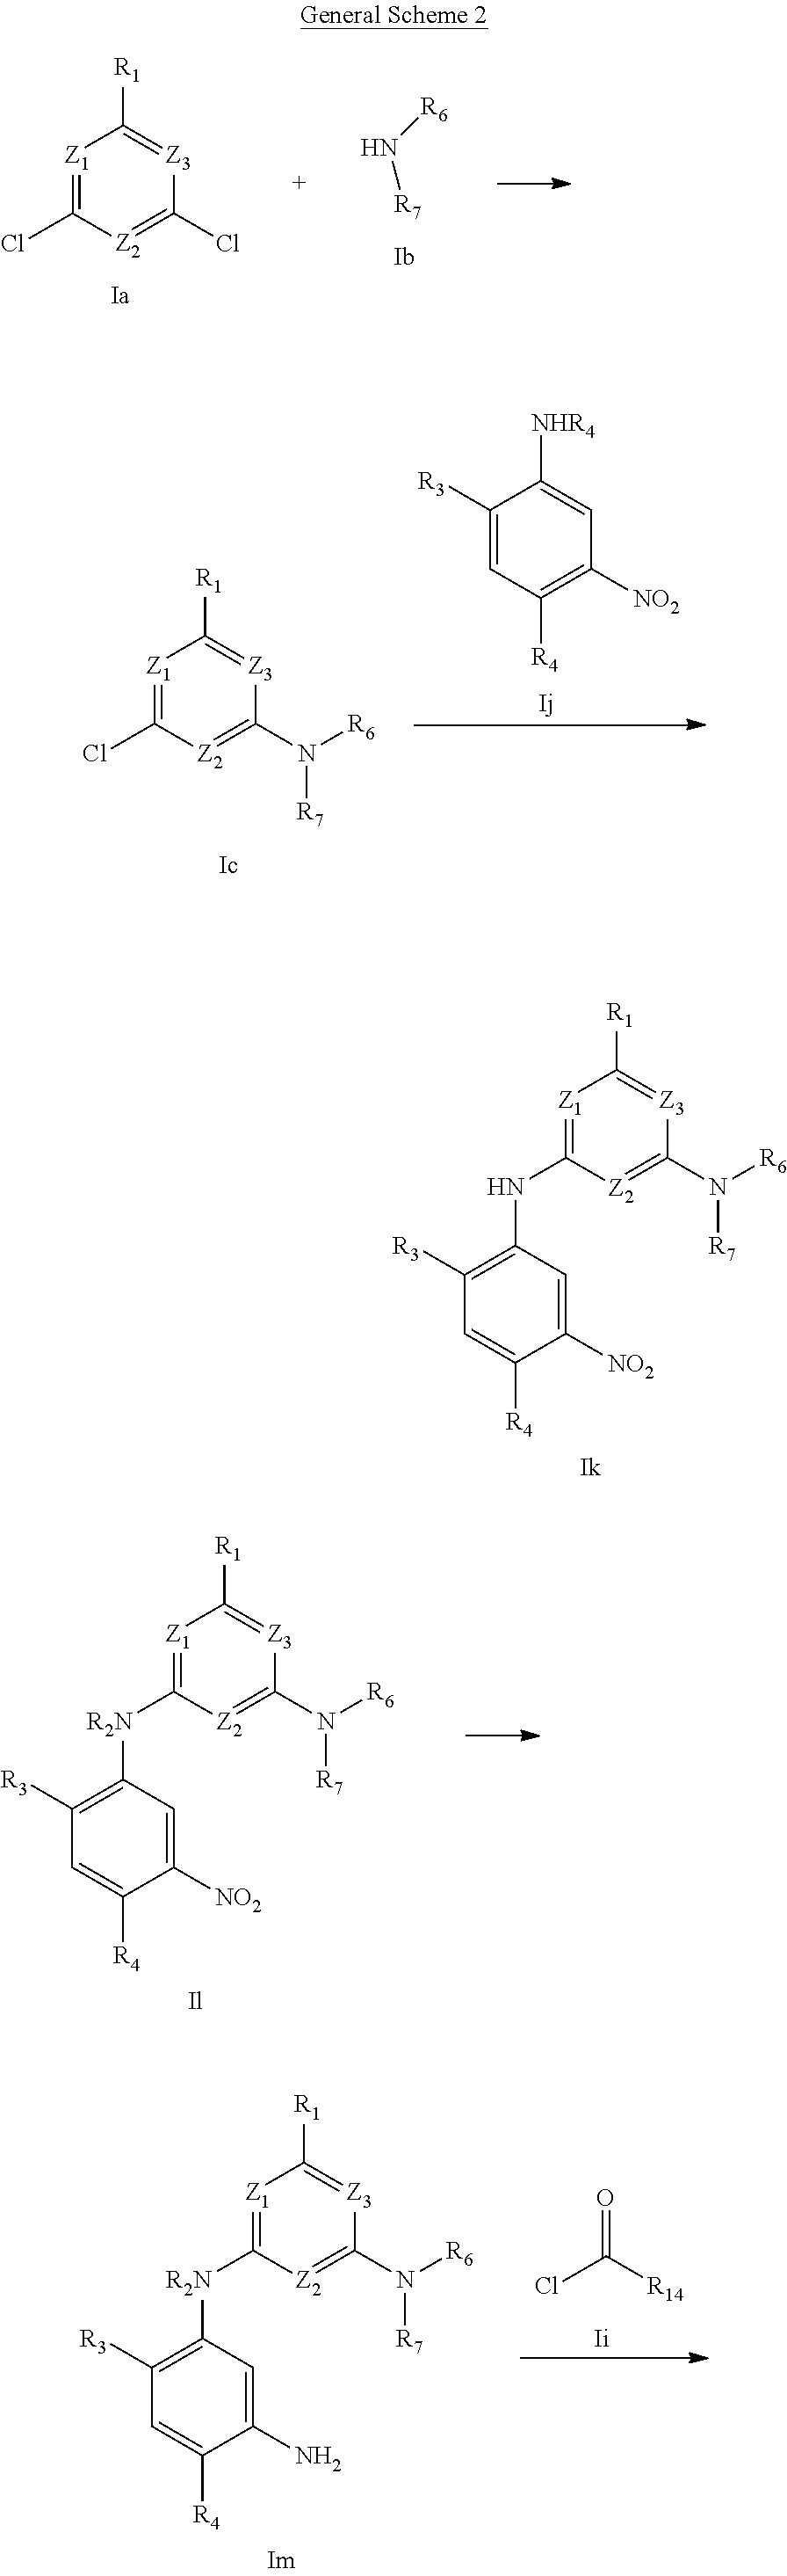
[Z1]1=C(Cl)[Z2]=C(Cl)[Z3]=C1[R1].N([R7])[R6].[Z1]1=C(Cl)[Z2]=C(N([R7])[R6])[Z3]=C1[R1].C1([R3])=CC([R4])=C([NO2])C=C1[NHR4].[Z1]1=C(NC2=C([R3])C=C([R4])C([NO2])=C2)[Z2]=C(N([R7])[R6])[Z3]=C1[R1].[Z1]1=C([R2N]C2=C([R3])C=C([R4])C([NO2])=C2)[Z2]=C(N([R7])[R6])[Z3]=C1[R1].ClC([R14])=O.[Z1]1=C([R2N]C2=C([R3])C=C([R4])C(N)=C2)[Z2]=C(N([R7])[R6])[Z3]=C1[R1]
